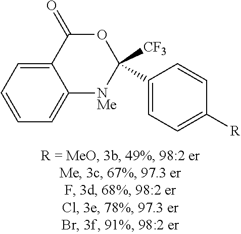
C1=CC=C2C(=C1)[NMe]C(C1=CC=C([R])C=C1)([CF3])OC2=O
